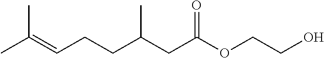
CC(=CCCC(CC(OCCO)=O)C)C
